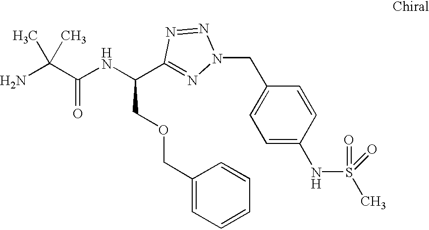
NC(C(NC(C1=NN(CC2=CC=C(NS(=O)(=O)C)C=C2)N=N1)COCC1=CC=CC=C1)=O)(C)C
